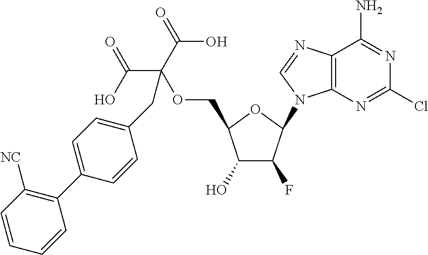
C1(O)C(F)C(N2C3=C(N=C2)C(N)=NC(Cl)=N3)OC1COC(C(=O)O)(C(O)=O)CC1=CC=C(C2=C([NC])C=CC=C2)C=C1
